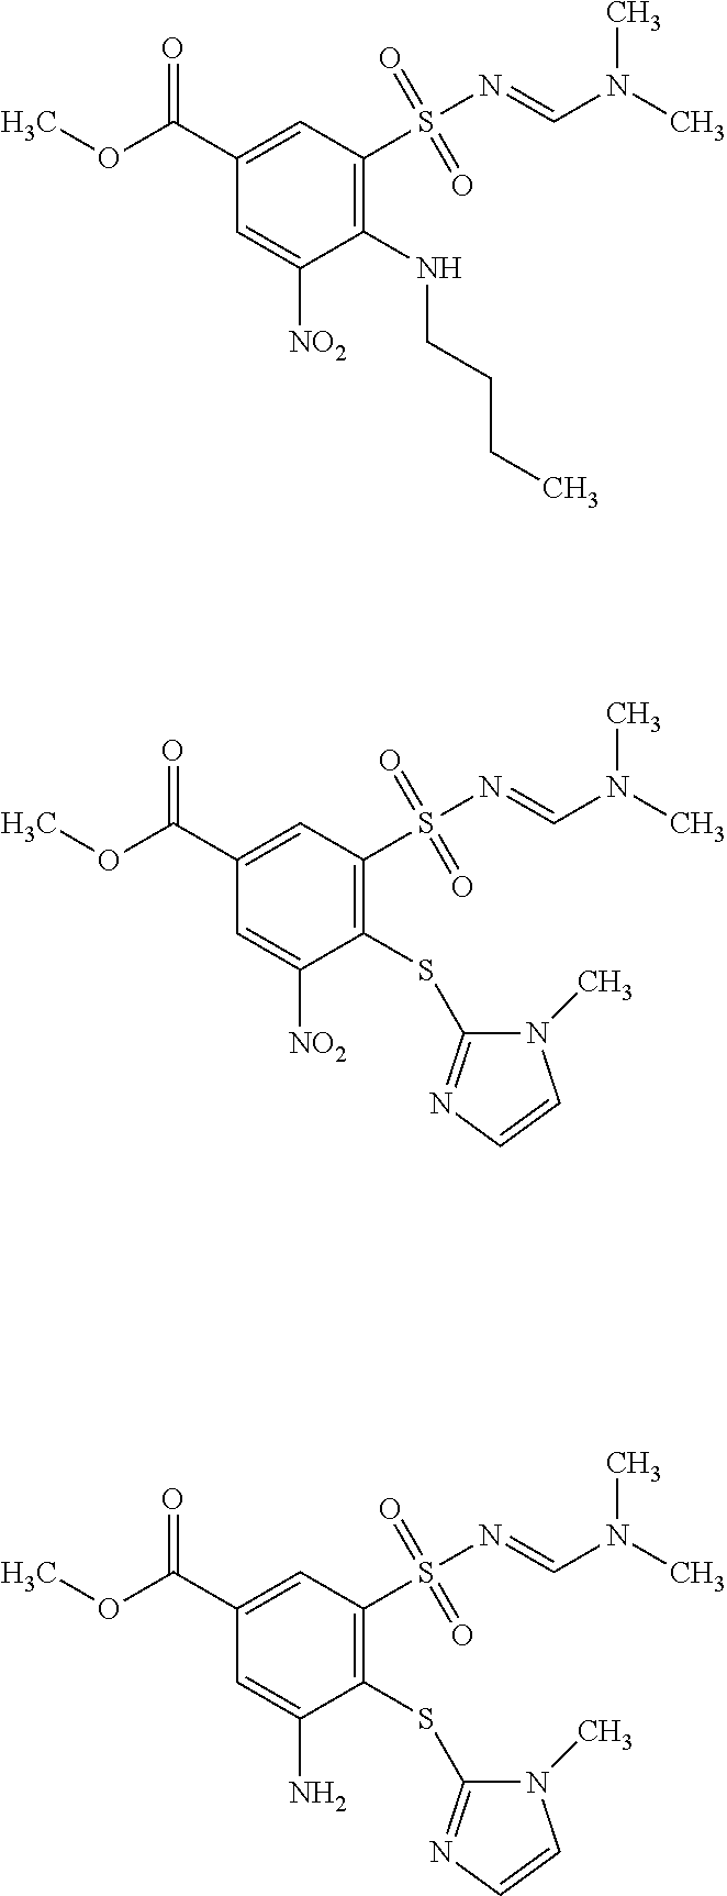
C1(C(OC)=O)=CC(S(N=CN(C)C)(=O)=O)=C(NCCCC)C([NO2])=C1.C1(C(OC)=O)=CC(S(N=CN(C)C)(=O)=O)=C(SC2=NC=CN2C)C([NO2])=C1.C1(C(OC)=O)=CC(S(N=CN(C)C)(=O)=O)=C(SC2=NC=CN2C)C(N)=C1
